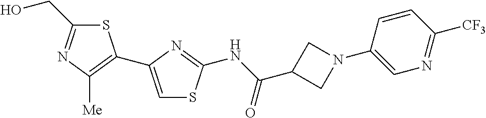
S1C(CO)=NC([Me])=C1C1=CSC(NC(=O)C2CN(C3=CN=C([CF3])C=C3)C2)=N1
